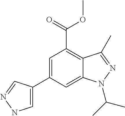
C1=C(C2=CNN=C2)C=C2C(=C1C(=O)OC)C(C)=NN2C(C)C
